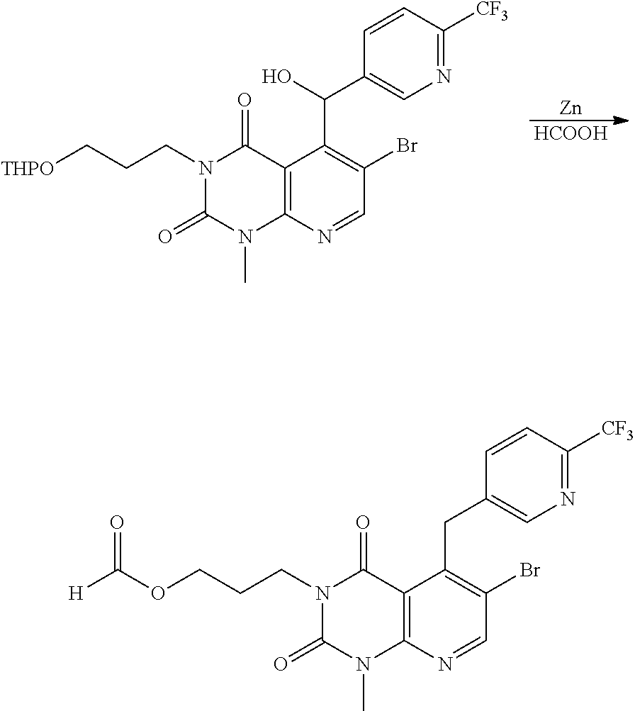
O(CCCN1C(=O)N(C)C2=C(C1=O)C(CC1=CN=C([CF3])C=C1)=C(Br)C=N2)C([H])=O.[HCOOH].[Zn].[THPO]CCCN1C(=O)N(C)C2=C(C1=O)C(C(O)C1=CN=C([CF3])C=C1)=C(Br)C=N2
